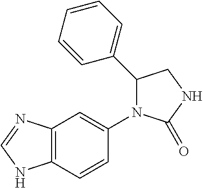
C12=C(C=CC(N3C(=O)NCC3C3=CC=CC=C3)=C1)NC=N2
